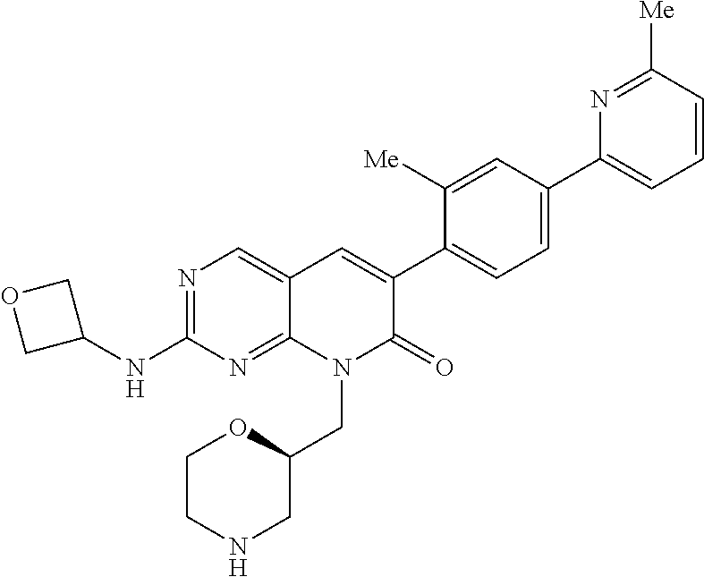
N1=C(NC2COC2)N=C2C(=C1)C=C(C1=CC=C(C3=CC=CC([Me])=N3)C=C1[Me])C(=O)N2CC1OCCNC1
